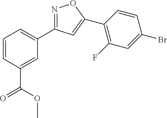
N1=C(C2=CC=CC(C(OC)=O)=C2)C=C(C2=C(F)C=C(Br)C=C2)O1
